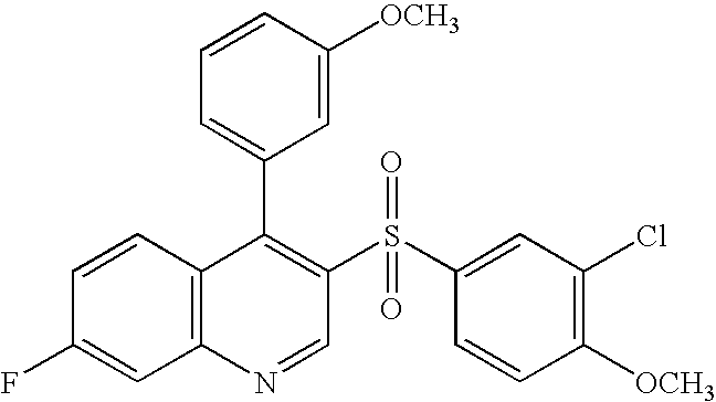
C12=C(C=CC(F)=C1)C(C1=CC=CC([OCH3])=C1)=C(S(C1=CC(Cl)=C([OCH3])C=C1)(=O)=O)C=N2
